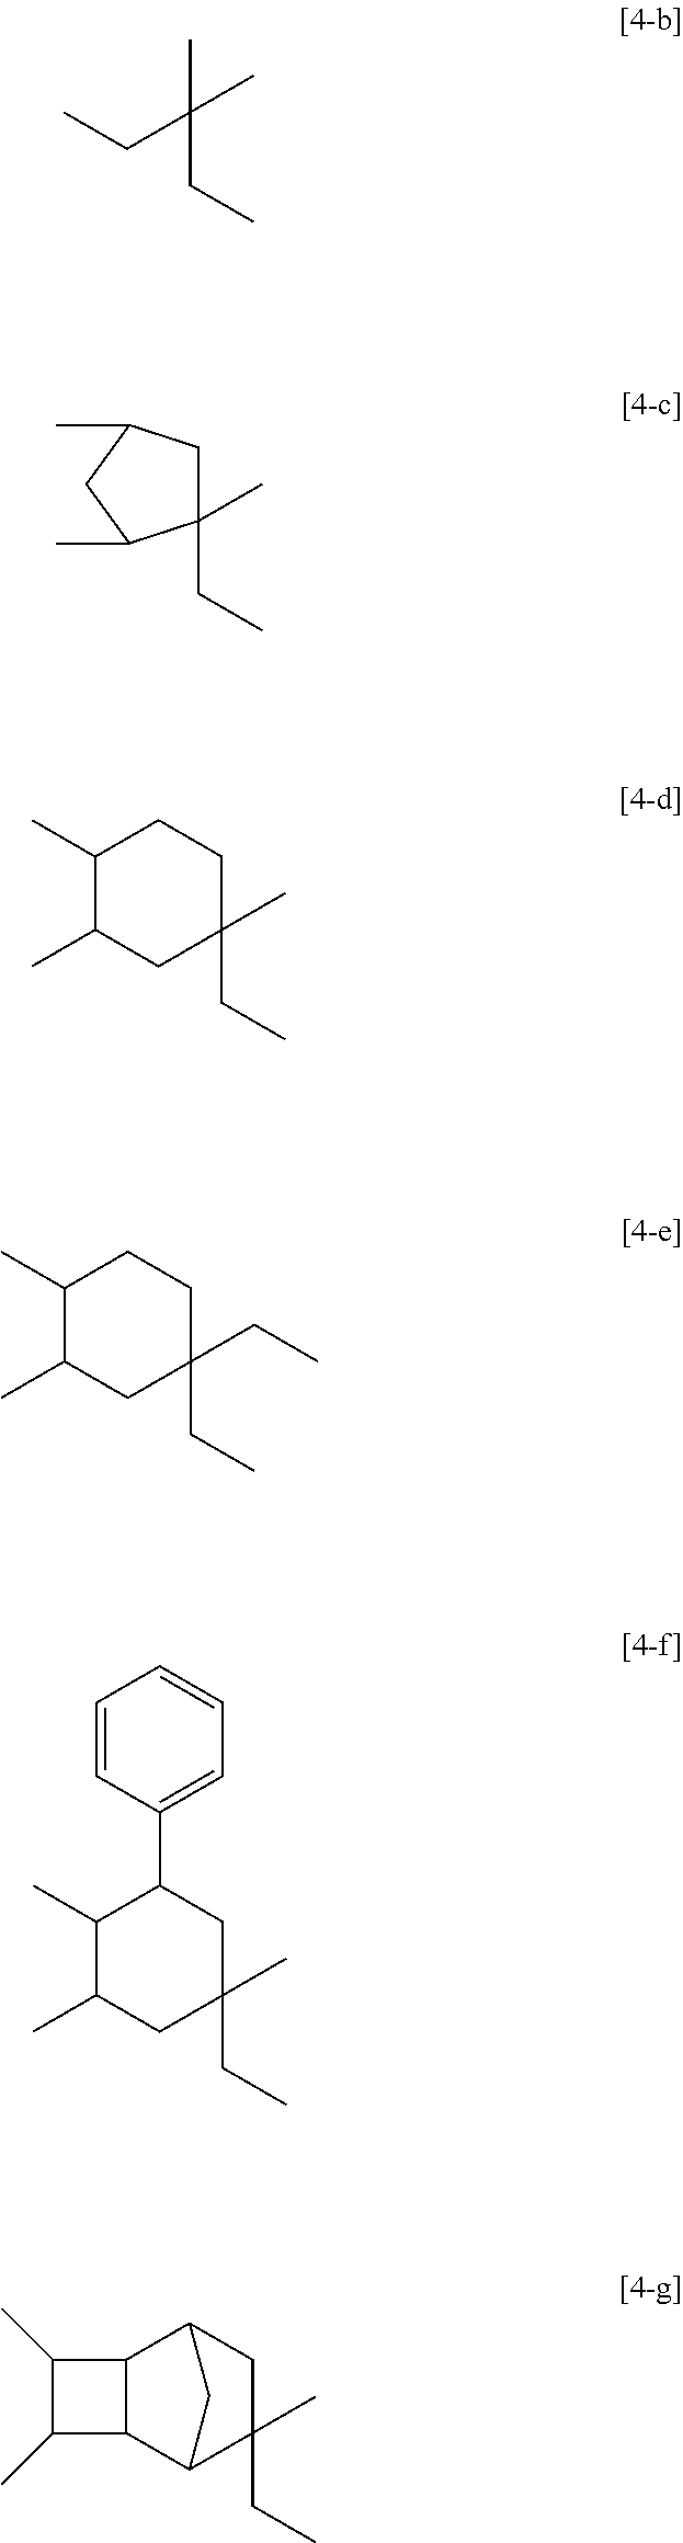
C12C3C(C)(CC)CC(C1C(C)C2C)C3.CCC(C)(C)CC.C1(C)(CC)CC(C)CC1C.C1(C)C(C)CC(C)(CC)CC1.C1(C)C(C)CC(CC)(CC)CC1.C1(C)C(C)CC(C)(CC)CC1C1=CC=CC=C1
